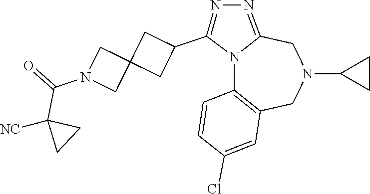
N12C3=C(CN(C4CC4)CC1=NN=C2C1CC2(C1)CN(C(=O)C1([NC])CC1)C2)C=C(Cl)C=C3
